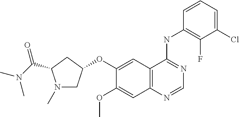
O(C1=CC2=C(C=C1OC)N=CN=C2NC1=C(F)C(Cl)=CC=C1)C1CN(C)C(C(N(C)C)=O)C1
